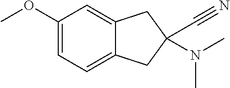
C1(OC)=CC=C2C(=C1)CC(N(C)C)(C#N)C2
